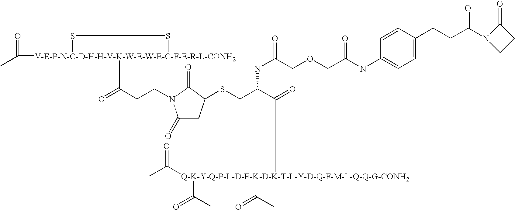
CC([V-E-P-N-C-D-H-H-V-K-W-E-W-E-C-F-E-R-L-CONH2]1(C(CCN2C(=O)CC(SCC(C([Q-K-Y-Q-P-L-D-E-K-D-K-T-L-Y-D-Q-F-M-L-Q-Q-G-CONH2](C(C)=O)(C(C)=O)C(C)=O)=O)NC(COCC(NC3=CC=C(CCC(N4CCC4=O)=O)C=C3)=O)=O)C2=O)=O)SS1)=O
